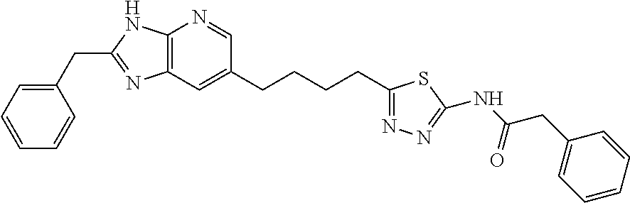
C12=C(N=CC(CCCCC3=NN=C(NC(CC4=CC=CC=C4)=O)S3)=C1)NC(CC1=CC=CC=C1)=N2
